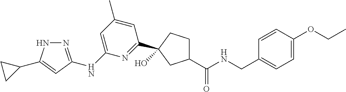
N1=C(NC2=CC(C)=CC(C3(O)CCC(C(NCC4=CC=C(OCC)C=C4)=O)C3)=N2)C=C(C2CC2)N1
